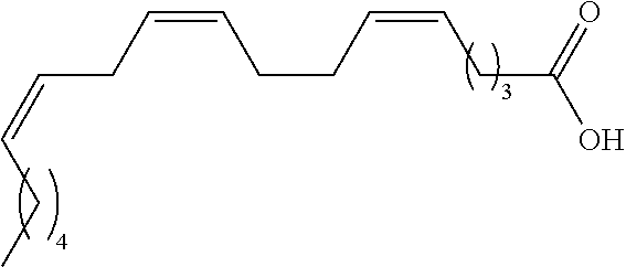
CCC=CCC=CCCC=CCC(O)=O
